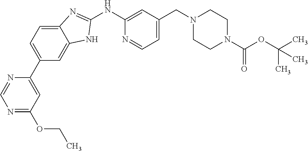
N1=C(OCC)C=C(C2=CC=C3C(=C2)NC(NC2=CC(CN4CCN(C(OC(C)(C)C)=O)CC4)=CC=N2)=N3)N=C1
